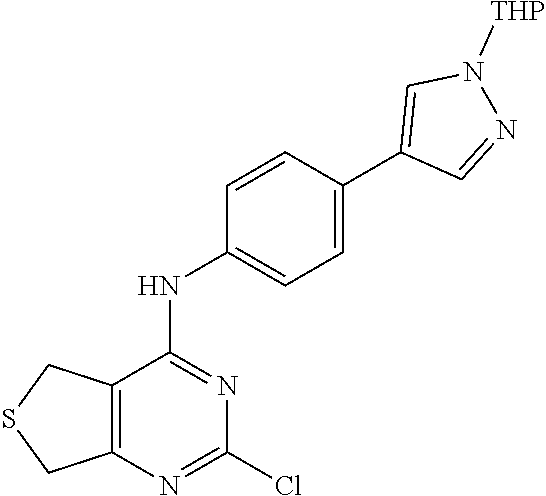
C12=C(N=C(Cl)N=C1NC1=CC=C(C3=CN([THP])N=C3)C=C1)CSC2
